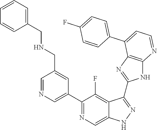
C1=NC=C(C2=NC=C3C(=C2F)C(C2=NC4=C(N2)N=CC=C4C2=CC=C(F)C=C2)=NN3)C=C1CNCC1=CC=CC=C1
